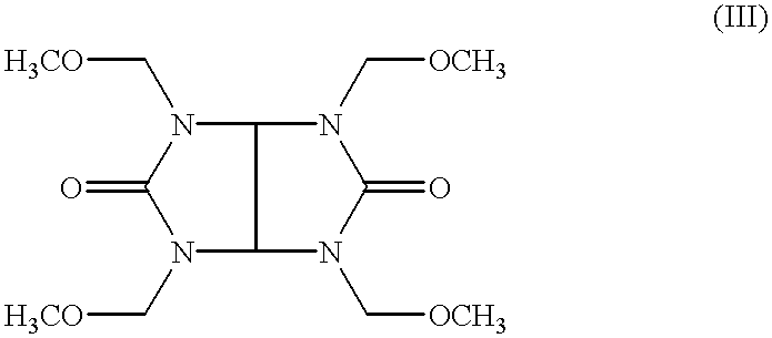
N1(C[H3CO])C(=O)N(C[H3CO])C2N(C[OCH3])C(=O)N(C[OCH3])C12
